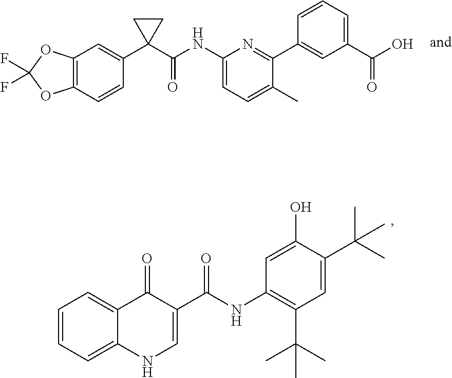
C12=C(C=CC(C3(C(NC4=CC=C(C)C(C5=CC(C(O)=O)=CC=C5)=N4)=O)CC3)=C1)OC(F)(F)O2.C1=CC=C2C(=C1)C(=O)C(C(NC1=C(C(C)(C)C)C=C(C(C)(C)C)C(O)=C1)=O)=CN2
